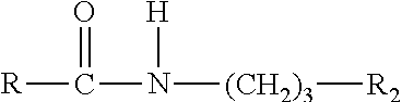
[(CH2)3]([R2])N(C([R])=O)[H]
